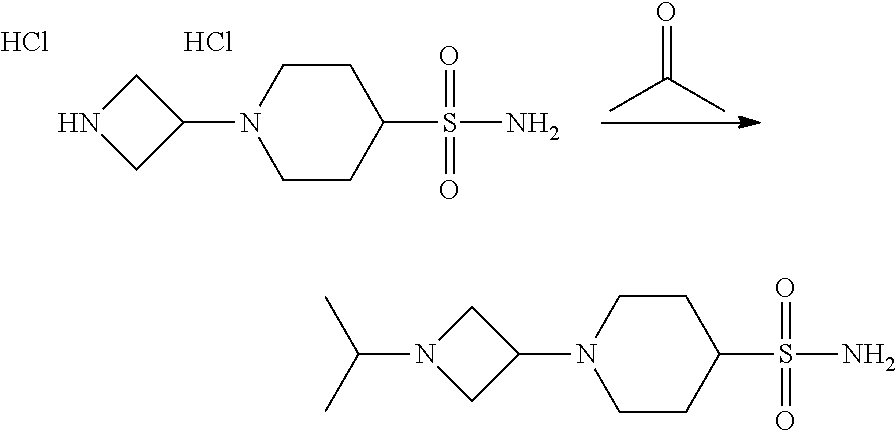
C1CC(S(N)(=O)=O)CCN1C1CNC1.Cl.Cl.CC(C)=O.C1CC(S(N)(=O)=O)CCN1C1CN(C(C)C)C1
